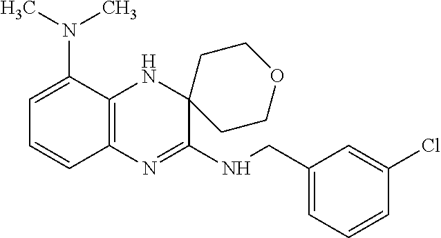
C1=C(N(C)C)C2=C(C=C1)N=C(NCC1=CC=CC(Cl)=C1)C1(N2)CCOCC1
